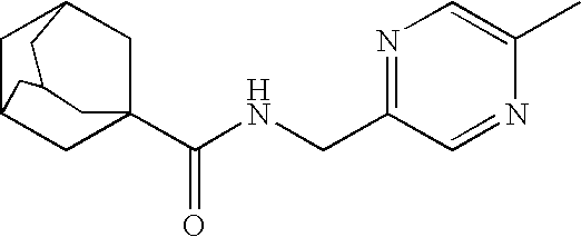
C1C2CC3(C(NCC4=NC=C(C)N=C4)=O)CC1CC(C2)C3
